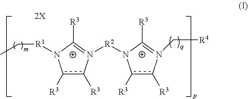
c1([R3])c([R3])N([R2]N2c([R3])c([R3])N(C[R4])=C2[R3])=C([R3])N1[R1]CC
